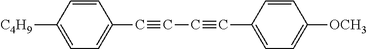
[C4H9]C1=CC=C(C#CC#CC2=CC=C([OCH3])C=C2)C=C1
